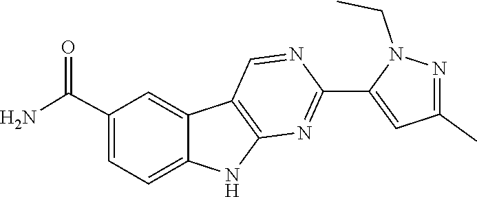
C1=C(C(N)=O)C=C2C(=C1)NC1=C2C=NC(C2=CC(C)=NN2CC)=N1
